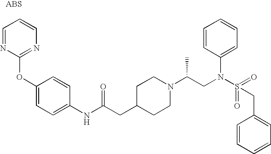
O(C1=CC=C(NC(CC2CCN(C(CN(S(=O)(=O)CC3=CC=CC=C3)C3=CC=CC=C3)C)CC2)=O)C=C1)C1=NC=CC=N1
